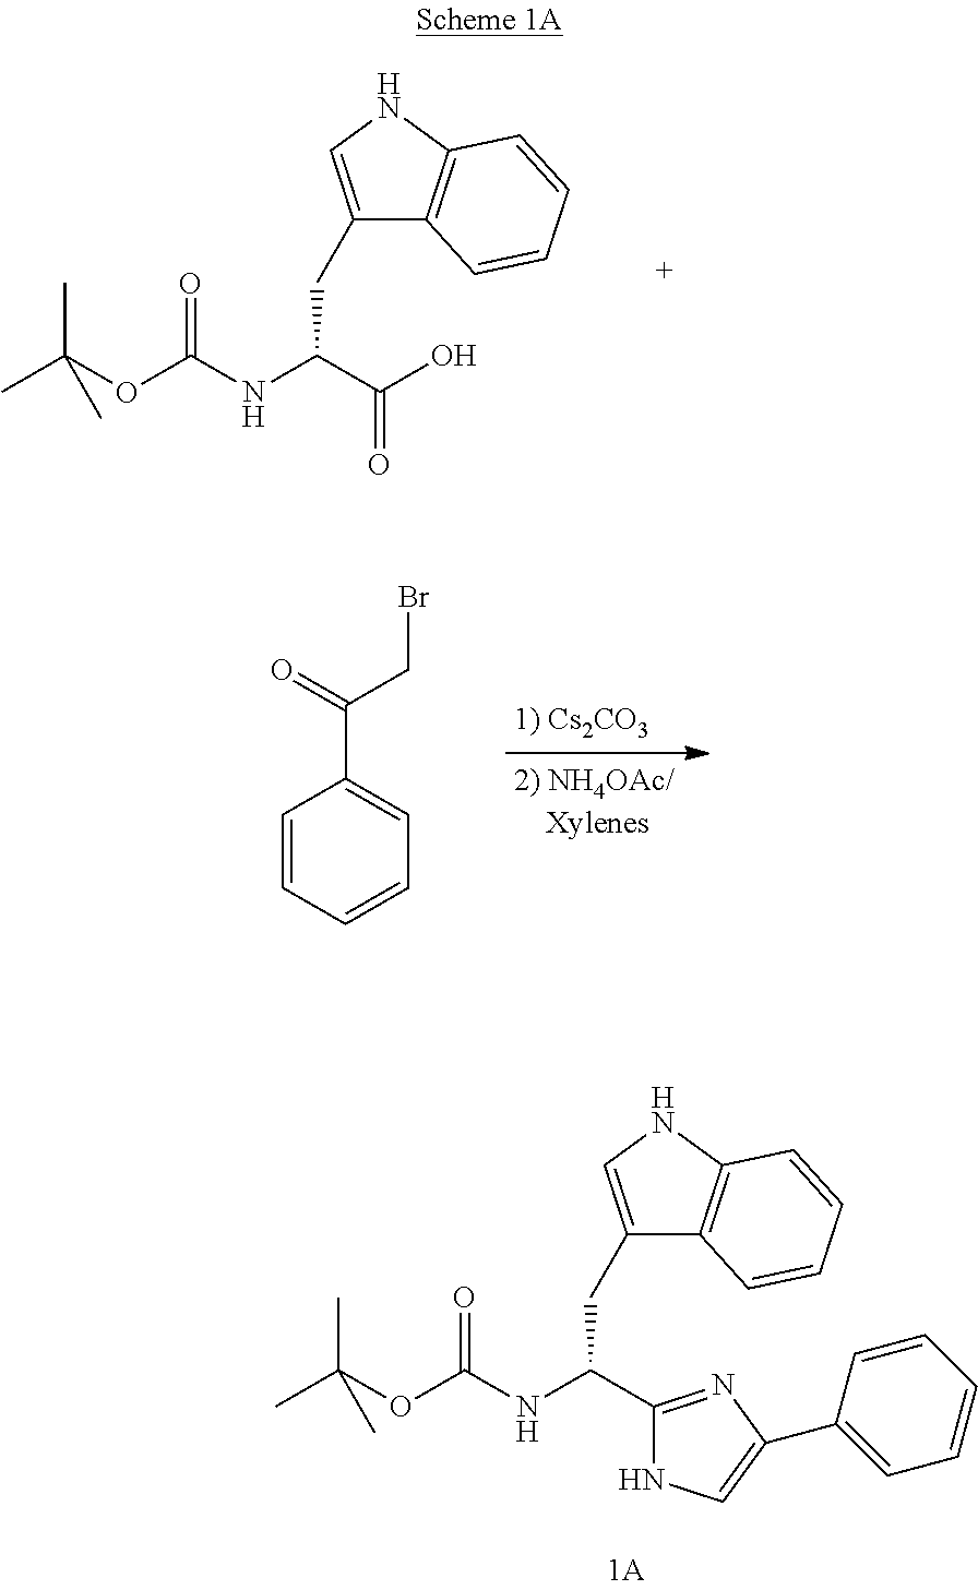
C1(CC(NC(OC(C)(C)C)=O)C(O)=O)=CNC2=C1C=CC=C2.C1=CC=CC=C1C(=O)CBr.C1(CC(NC(OC(C)(C)C)=O)C2=NC(C3=CC=CC=C3)=CN2)=CNC2=C1C=CC=C2
